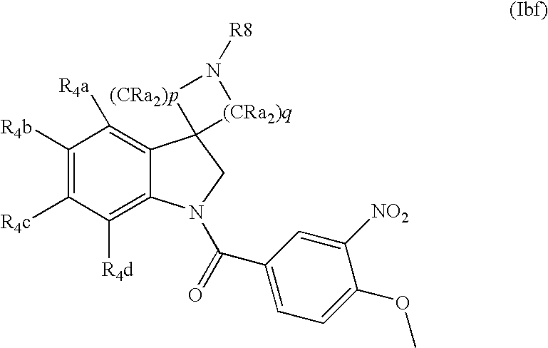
C1([R4b])=C([R4c])C([R4d])=C2C(=C1[R4a])C1(CN2C(=O)C2=CC=C(OC)C([NO2])=C2)[(CRa2)q]N([R8])[(CRa2)p]1
